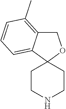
C1CNCCC12OCC1=C(C)C=CC=C21
